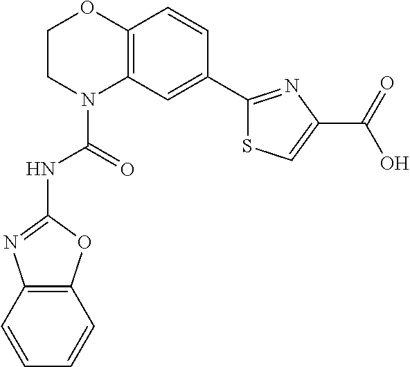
C1CN(C(=O)NC2=NC3=C(O2)C=CC=C3)C2=C(O1)C=CC(C1=NC(C(=O)O)=CS1)=C2
